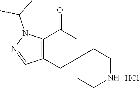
N1=CC2=C(N1C(C)C)C(=O)CC1(C2)CCNCC1.Cl
